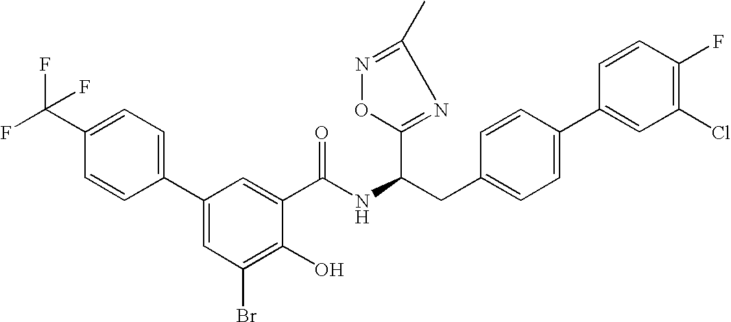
C1=C(C(F)(F)F)C=CC(C2=CC(Br)=C(O)C(C(NC(CC3=CC=C(C4=CC(Cl)=C(F)C=C4)C=C3)C3=NC(C)=NO3)=O)=C2)=C1
